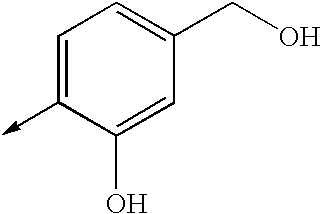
C1=C(->C)C(O)=CC(CO)=C1
